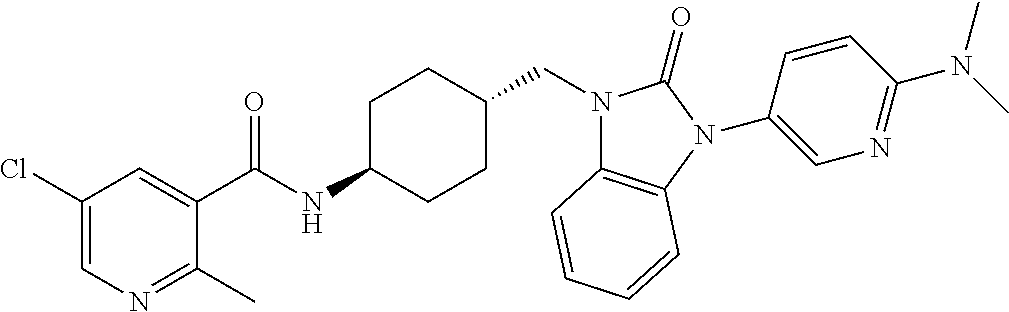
C1(C(NC2CCC(CN3C4=C(N(C5=CN=C(N(C)C)C=C5)C3=O)C=CC=C4)CC2)=O)=CC(Cl)=CN=C1C
